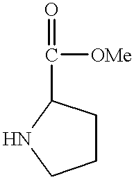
C(=O)([OMe])C1CCCN1
